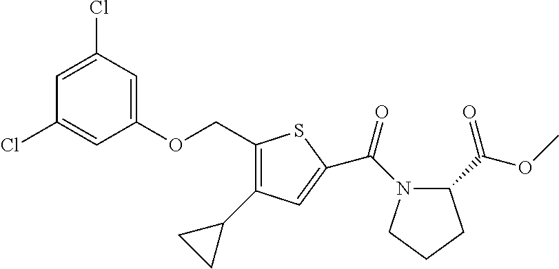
S1C(COC2=CC(Cl)=CC(Cl)=C2)=C(C2CC2)C=C1C(=O)N1C(C(=O)OC)CCC1
